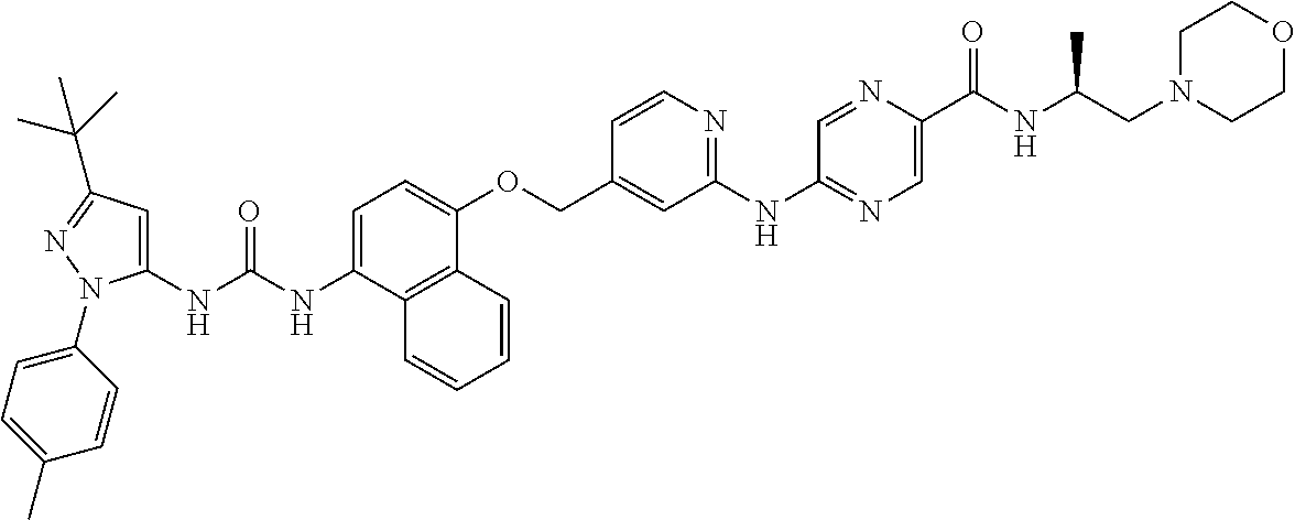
N(C(NC1=CC(C(C)(C)C)=NN1C1=CC=C(C)C=C1)=O)C1=CC=C(OCC2=CC(NC3=NC=C(C(NC(CN4CCOCC4)C)=O)N=C3)=NC=C2)C2=C1C=CC=C2
